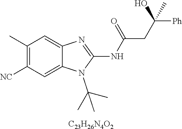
C1(C)=C([NC])C=C2C(=C1)N=C(NC(CC([Ph])(O)C)=O)N2C(C)(C)C.[C23H26N4O2]
